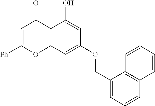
C1(COC2=CC3=C(C(O)=C2)C(=O)C=C([Ph])O3)=CC=CC2=C1C=CC=C2
